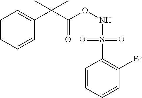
C1=CC=CC(Br)=C1S(=O)(=O)NOC(C(C1=CC=CC=C1)(C)C)=O
